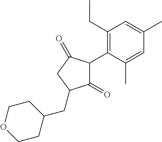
C1(=O)C(C2=C(CC)C=C(C)C=C2C)C(=O)CC1CC1CCOCC1
